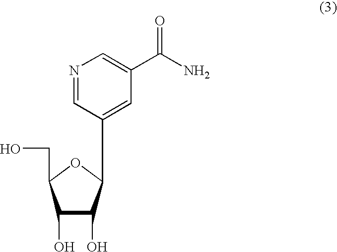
N1=CC(C2C(O)C(O)C(CO)O2)=CC(C(N)=O)=C1
